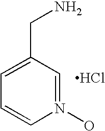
C1=C(CN)C=N(O)C=C1.Cl
